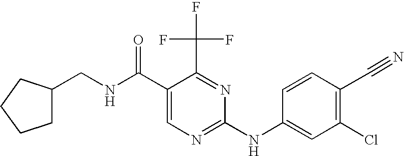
C(NC(C1=CN=C(NC2=CC(Cl)=C(C#N)C=C2)N=C1C(F)(F)F)=O)C1CCCC1
